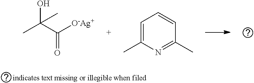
CC(C([O-Ag+])=O)(O)C.C1=C(C)N=C(C)C=C1
